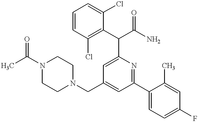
N1(C(C)=O)CCN(CC2=CC(C3=CC=C(F)C=C3C)=NC(C(C3=C(Cl)C=CC=C3Cl)C(N)=O)=C2)CC1
